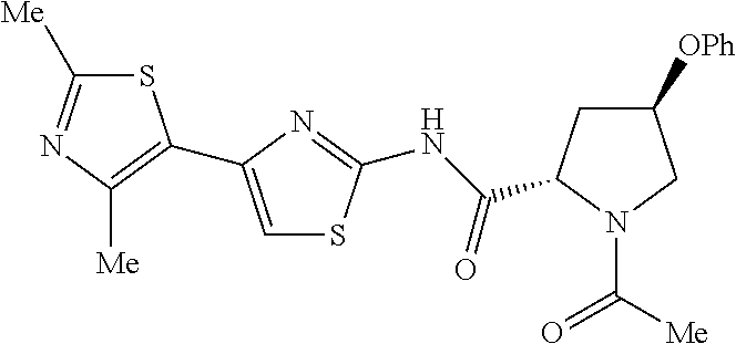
S1C([Me])=NC([Me])=C1C1=CSC(NC(=O)C2CC([OPh])CN2C([Me])=O)=N1
